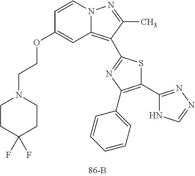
C1=CN2C(=C(C3=NC(C4=CC=CC=C4)=C(C4=NN=CN4)S3)C(C)=N2)C=C1OCCN1CCC(F)(F)CC1
